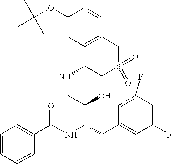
C1=CC=CC(C(NC(CC2=CC(F)=CC(F)=C2)C(CNC2CS(=O)(=O)CC3=C2C=C(OC(C)(C)C)C=C3)O)=O)=C1
